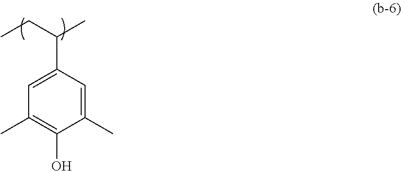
CCC(C)C1=CC(C)=C(O)C(C)=C1
